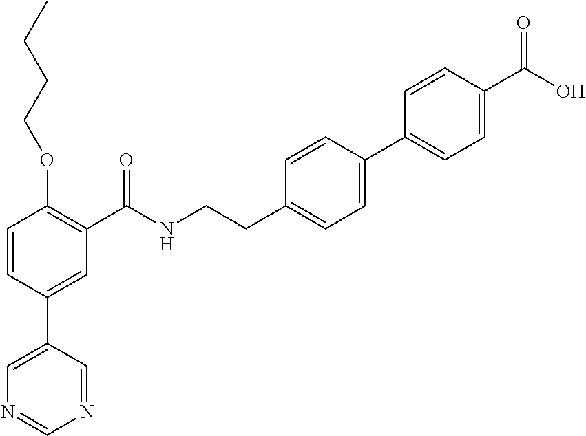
C1=CC(C2=CN=CN=C2)=CC(C(NCCC2=CC=C(C3=CC=C(C(O)=O)C=C3)C=C2)=O)=C1OCCCC
